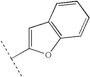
C1=C(C(C)C)OC2=C1C=CC=C2
